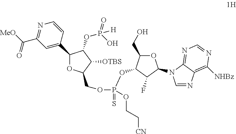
C1(C2=CC(C([MeO])=O)=NC=C2)OC(COP(OC2C(CO)OC(N3C=NC4=C([NHBz])N=CN=C43)C2F)(=S)OCC[CN])C([OTBS])C1OP(=O)(O)[H]
